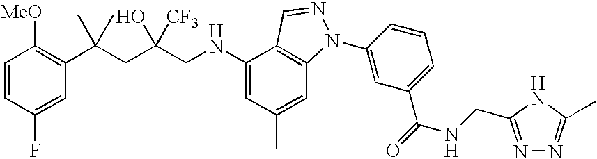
C1=CC(F)=CC(C(CC(CNC2=CC(C)=CC3=C2C=NN3C2=CC(C(=O)NCC3=NN=C(C)N3)=CC=C2)([CF3])O)(C)C)=C1[MeO]
